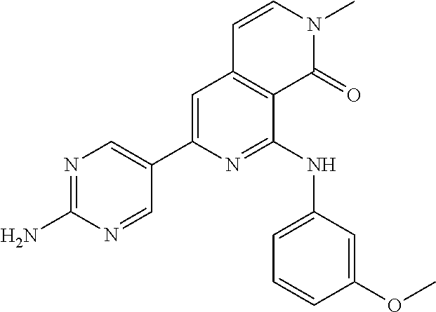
C1(C2=CC3=C(C(NC4=CC=CC(OC)=C4)=N2)C(=O)N(C)C=C3)=CN=C(N)N=C1
